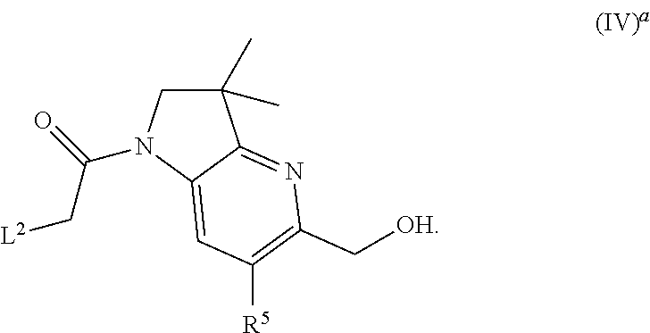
C1(C)(C)CN(C(C[L2])=O)C2=CC([R5])=C(C[OH])N=C12
